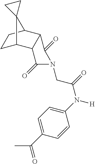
C1(N([H])C(=O)CN2C(=O)C3C(C4CCC3C43CC3)C2=O)=CC=C(C(C)=O)C=C1
